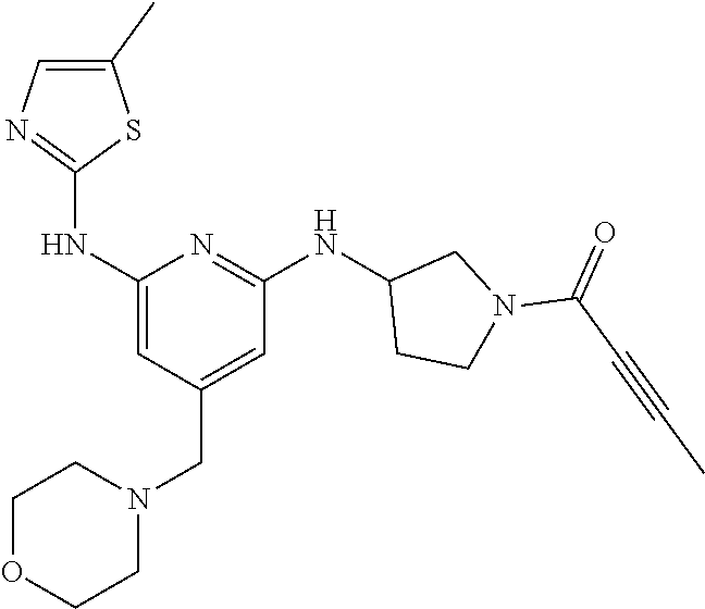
C1(C)=CN=C(NC2=CC(CN3CCOCC3)=CC(NC3CCN(C(C#CC)=O)C3)=N2)S1
